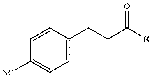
C1=CC(CCC([H])=O)=CC=C1[NC]
